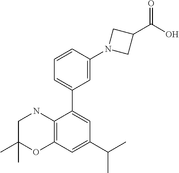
C1=CC(N2CC(C(O)=O)C2)=CC(C2=CC(C(C)C)=CC3=C2NCC(C)(C)O3)=C1
